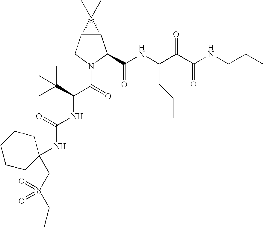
C12C(CN(C(C(NC(=O)NC3(CS(=O)(=O)CC)CCCCC3)C(C)(C)C)=O)C1C(NC(C(C(NCCC)=O)=O)CCC)=O)C2(C)C
